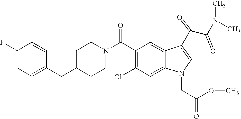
C1(F)=CC=C(CC2CCN(C(C3=C(Cl)C=C4C(=C3)C(C(C(N(C)C)=O)=O)=CN4CC(OC)=O)=O)CC2)C=C1
